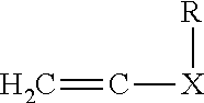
C=C[X][R]
